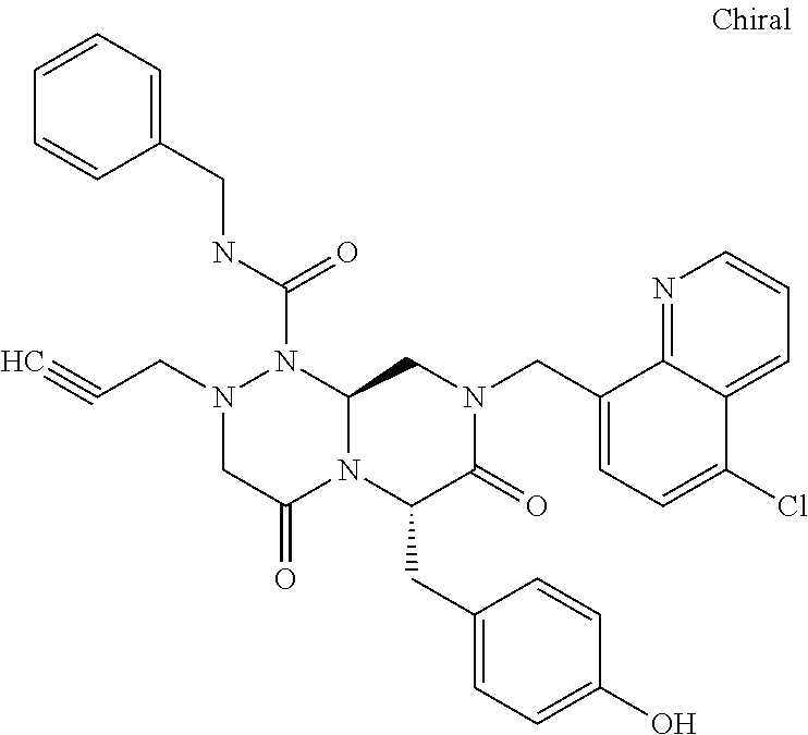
N1(CC#C)CC(=O)N2C(N1C(NCC1=CC=CC=C1)=O)CN(CC1=CC=C(Cl)C3=CC=CN=C13)C(=O)C2CC1=CC=C(O)C=C1
